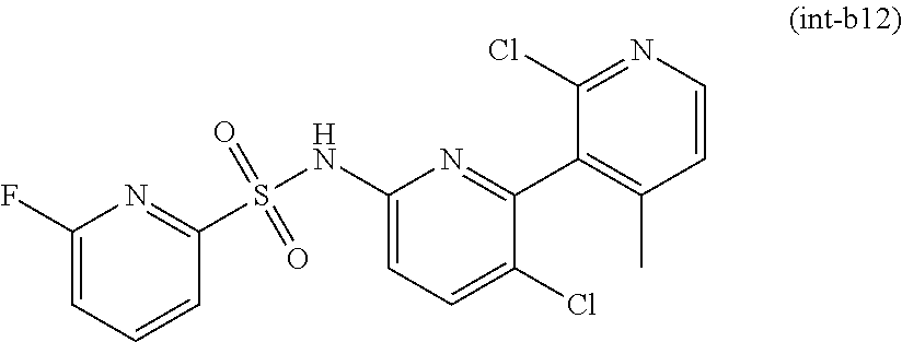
C1(F)=CC=CC(S(NC2=CC=C(Cl)C(C3=C(C)C=CN=C3Cl)=N2)(=O)=O)=N1
